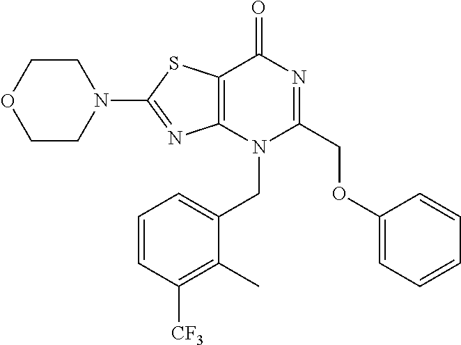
C1CN(C2=NC3=C(S2)C(=O)N=C(COC2=CC=CC=C2)N3CC2=CC=CC([CF3])=C2C)CCO1
